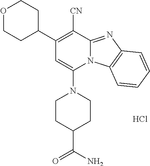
Cl.C1=C(N2CCC(C(N)=O)CC2)N2C(=NC3=C2C=CC=C3)C([CN])=C1C1CCOCC1
